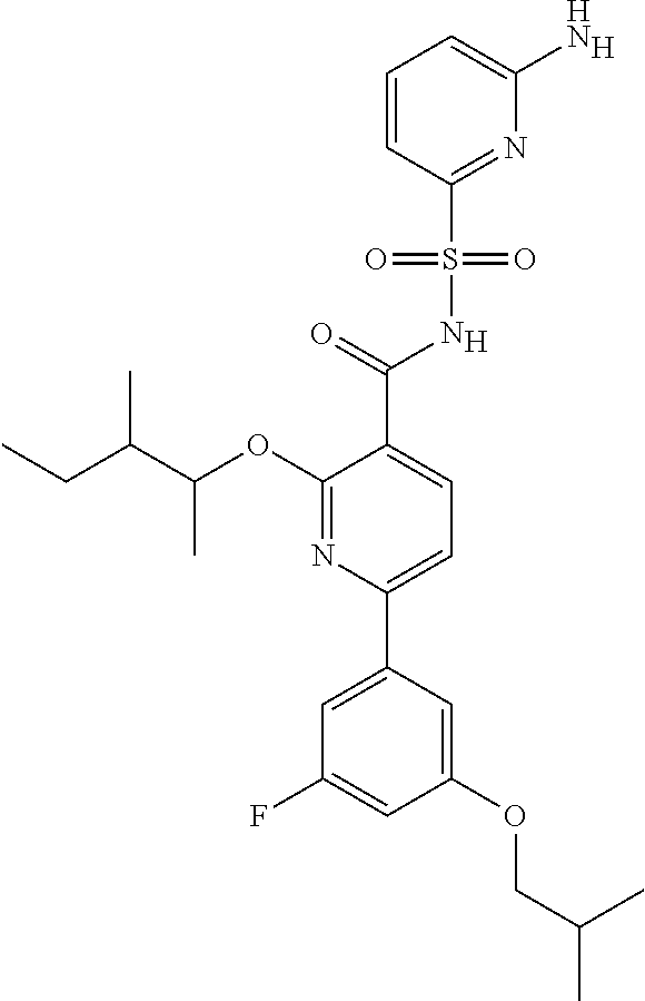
[H].C1(C(=O)NS(C2=NC(N)=CC=C2)(=O)=O)=CC=C(C2=CC(F)=CC(OCC(C)C)=C2)N=C1OC(C(CC)C)C.[H]
